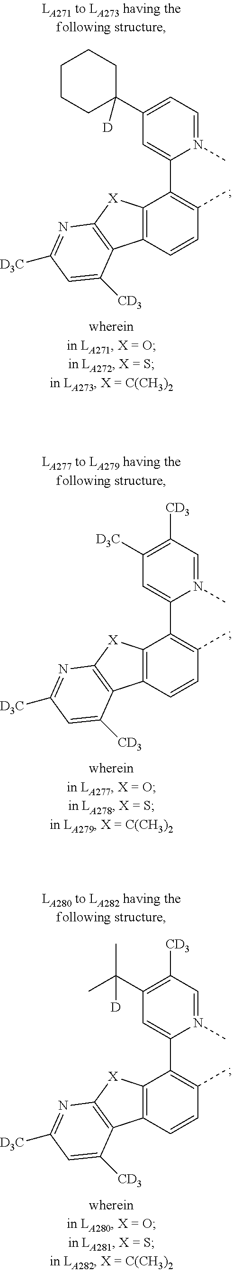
C1=C(C2([D])CCCCC2)C=C(C2=C(C)C=CC3=C2[X]C2=C3C([CD3])=CC([D3C])=N2)N(C)=C1.C1([CD3])=C([D3C])C=C(C2=C(C)C=CC3=C2[X]C2=C3C([CD3])=CC([D3C])=N2)N(C)=C1.C1([CD3])=C(C(C)(C)[D])C=C(C2=C(C)C=CC3=C2[X]C2=C3C([CD3])=CC([D3C])=N2)N(C)=C1
